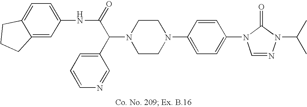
N1(C(C(=O)NC2=CC=C3C(=C2)CCC3)C2=CC=CN=C2)CCN(C2=CC=C(N3C=NN(C(C)C)C3=O)C=C2)CC1
